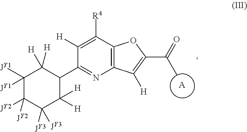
C1([JY1])([JY1])C([JY2])([JY2])C([JY3])([JY3])C([H])([H])C(C2=NC3=C(C([R4])=C2[H])OC(C(C)=O)=C3[H])C1([H])[H].[A]
